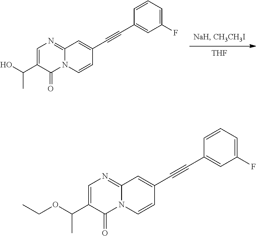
[THF].N12C(=NC=C(C(O)C)C1=O)C=C(C#CC1=CC(F)=CC=C1)C=C2.N12C(=NC=C(C(OCC)C)C1=O)C=C(C#CC1=CC(F)=CC=C1)C=C2
